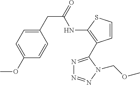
N1=C(C2=C(NC(CC3=CC=C(OC)C=C3)=O)SC=C2)N(COC)N=N1
